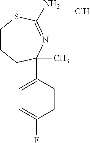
C1CCC(C)(C2=CC=C(F)CC2)N=C(N)S1.Cl
